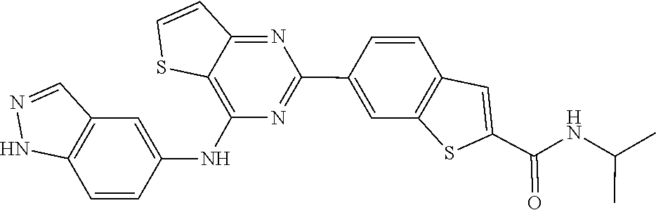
C12=NC(C3=CC4=C(C=C3)C=C(C(NC(C)C)=O)S4)=NC(NC3=CC4=C(NN=C4)C=C3)=C1SC=C2
